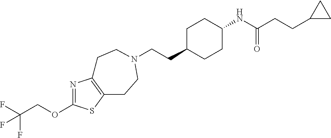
C(CC1CCC(NC(CCC2CC2)=O)CC1)N1CCC2=C(N=C(OCC(F)(F)F)S2)CC1
